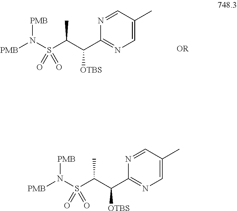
C1=C(C)C=NC(C(C(S(N([PMB])[PMB])(=O)=O)C)[OTBS])=N1.C1=C(C)C=NC(C(C(S(N([PMB])[PMB])(=O)=O)C)[OTBS])=N1
